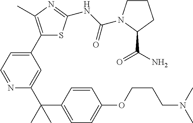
C1(C2=CC=NC(C(C)(C3=CC=C(OCCCN(C)C)C=C3)C)=C2)=C(C)N=C(NC(=O)N2CCCC2C(=O)N)S1
